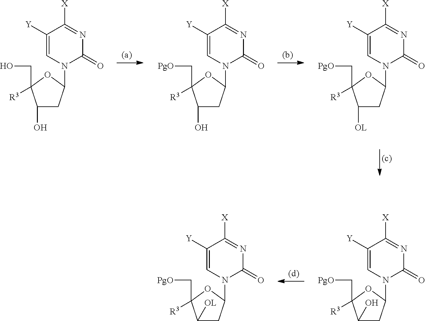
C1([Y])=CN(C2CC(O)C(CO)([R3])O2)C(=O)N=C1[X].C1([Y])=CN(C2CC(O)C(C[PgO])([R3])O2)C(=O)N=C1[X].C1([Y])=CN(C2CC([OL])C(C[PgO])([R3])O2)C(=O)N=C1[X].C1([Y])=CN(C2CC(O)C(C[PgO])([R3])O2)C(=O)N=C1[X].C1([Y])=CN(C2CC([OL])C(C[PgO])([R3])O2)C(=O)N=C1[X]
